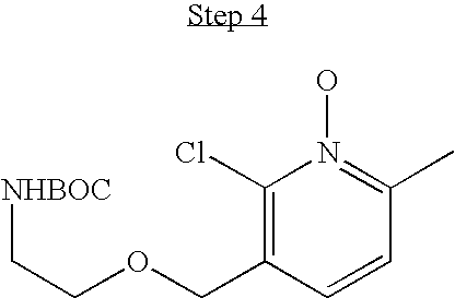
C1(Cl)=C(COCC[NHBOC])C=CC(C)=N1O
